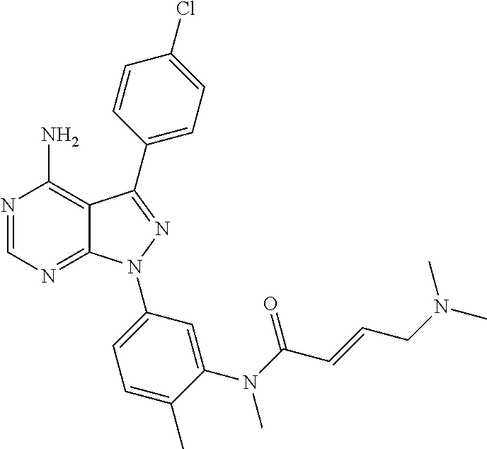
N1=CN=C2C(=C1N)C(C1=CC=C(Cl)C=C1)=NN2C1=CC=C(C)C(N(C(C=CCN(C)C)=O)C)=C1
